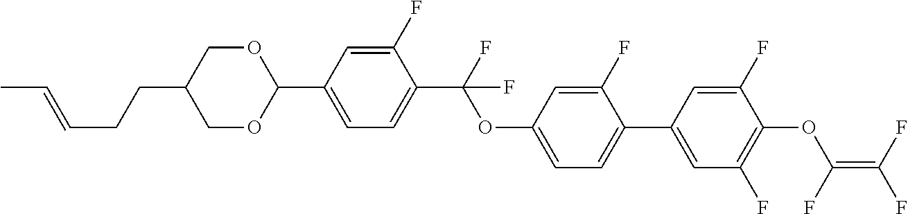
C1(C2=CC=C(C(F)(OC3=CC=C(C4=CC(F)=C(OC(F)=C(F)F)C(F)=C4)C(F)=C3)F)C(F)=C2)OCC(CCC=CC)CO1
